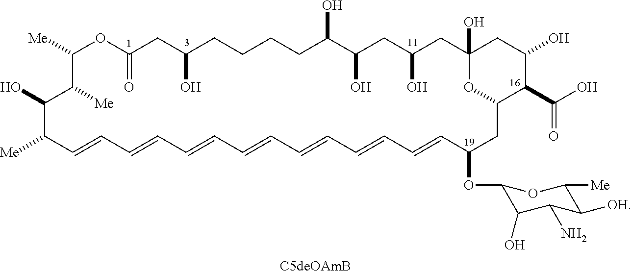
C1([Me])OC(=O)CC(O)CCCCC(O)C(O)CC(O)CC2(O)CC(O)C(C(O)=O)C(O2)CC(OC2C(O)C(N)C([OH])C([Me])O2)C=CC=CC=CC=CC=CC=CC=CC([Me])C(O)C1[Me].[C5deOAmB]
